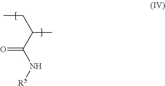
C(C(C(N[R5])=O)C)C
